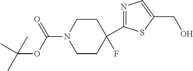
C1(F)(C2=NC=C(CO)S2)CCN(C(OC(C)(C)C)=O)CC1
